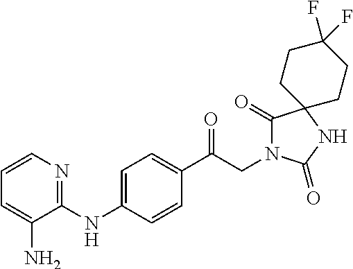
C1(C(CN2C(=O)C3(NC2=O)CCC(F)(F)CC3)=O)=CC=C(NC2=NC=CC=C2N)C=C1
